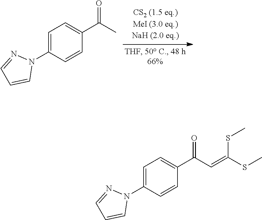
C1=C(N2N=CC=C2)C=CC(C(C)=O)=C1.C1=C(N2N=CC=C2)C=CC(C(C=C(SC)SC)=O)=C1
